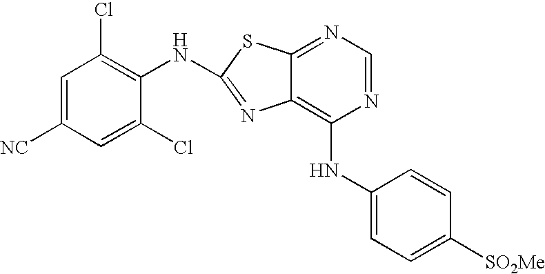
C1(NC2=C3C(=NC=N2)SC(NC2=C(Cl)C=C([NC])C=C2Cl)=N3)=CC=C([SO2Me])C=C1
